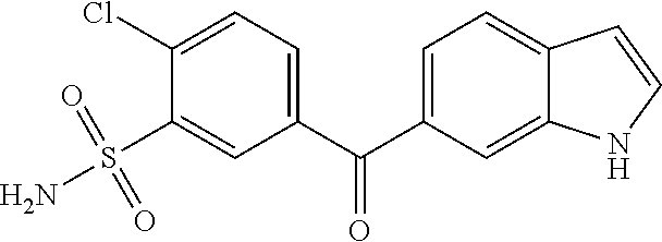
C1(C(C2=CC=C3C(=C2)NC=C3)=O)=CC=C(Cl)C(S(N)(=O)=O)=C1
